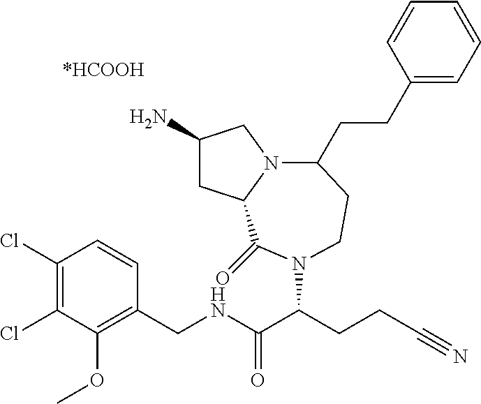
C1(N)CC2N(C1)C(CCC1=CC=CC=C1)CCN(C(CCC#N)C(NCC1=C(OC)C(Cl)=C(Cl)C=C1)=O)C2=O
